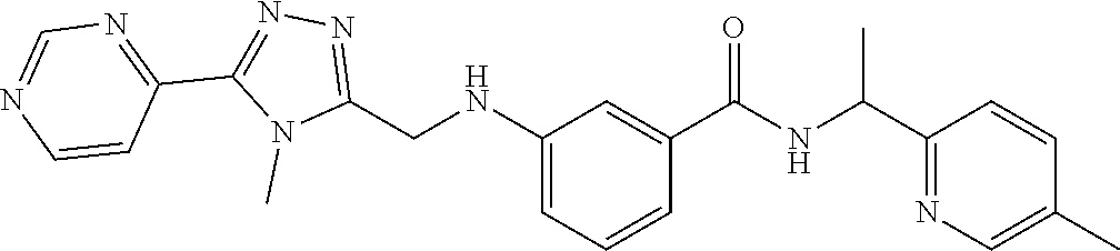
C1=NC=CC(C2=NN=C(CNC3=CC=CC(C(NC(C)C4=NC=C(C)C=C4)=O)=C3)N2C)=N1
